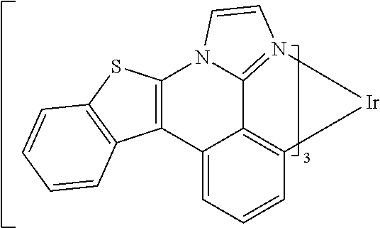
C12=C(SC3=C1C=CC=C3)N1C3=N(C=C1)[Ir]C1=C3C2=CC=C1
